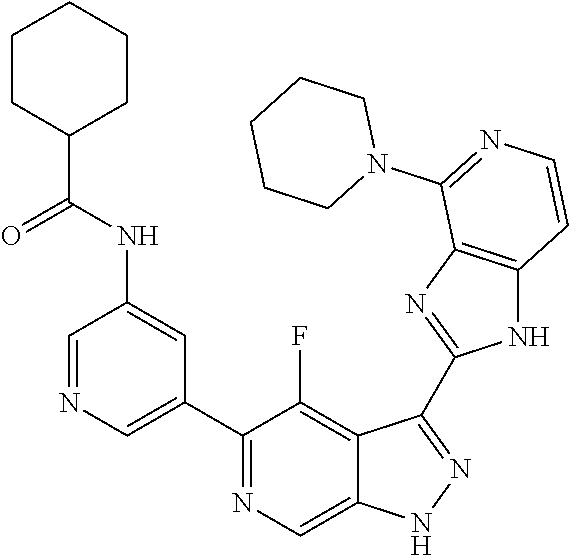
C1=NC=C(C2=NC=C3C(=C2F)C(C2=NC4=C(N2)C=CN=C4N2CCCCC2)=NN3)C=C1NC(C1CCCCC1)=O
